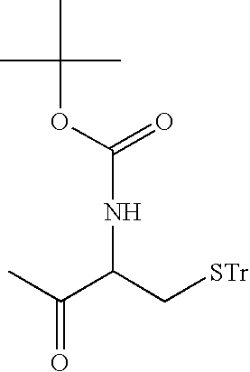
CC(OC(NC(C(C)=O)C[STr])=O)(C)C
